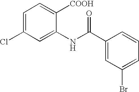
C1=C(Cl)C=C(NC(C2=CC(Br)=CC=C2)=O)C([COOH])=C1
